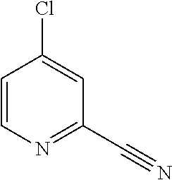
C1=CN=C(C#N)C=C1Cl
